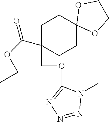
C1C(C(OCC)=O)(COC2=NN=NN2C)CCC2(C1)OCCO2
